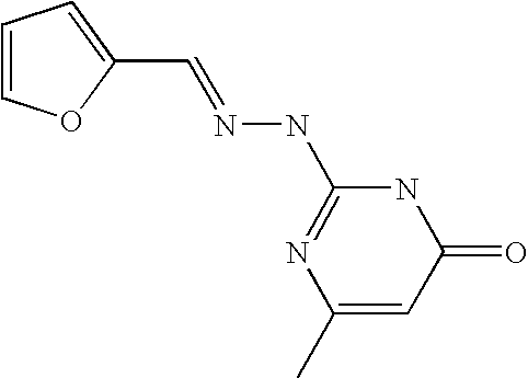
C(C1=CC=CO1)=NNC1=NC(C)=CC(=O)N1
